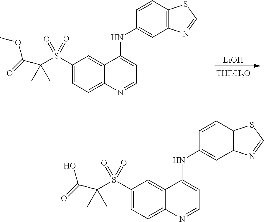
[LiOH].C1(S(C(C)(C)C(=O)OC)(=O)=O)=CC=C2C(=C1)C(NC1=CC3=C(C=C1)SC=N3)=CC=N2.C1(S(C(C)(C)C(=O)O)(=O)=O)=CC=C2C(=C1)C(NC1=CC3=C(C=C1)SC=N3)=CC=N2
